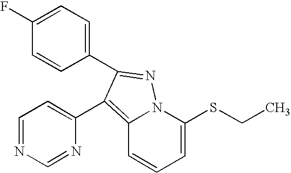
C1(F)=CC=C(C2=NN3C(=C2C2=CC=NC=N2)C=CC=C3SCC)C=C1
